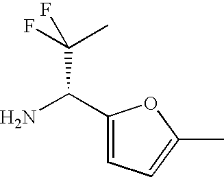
C1(C(N)C(F)(C)F)=CC=C(C)O1
